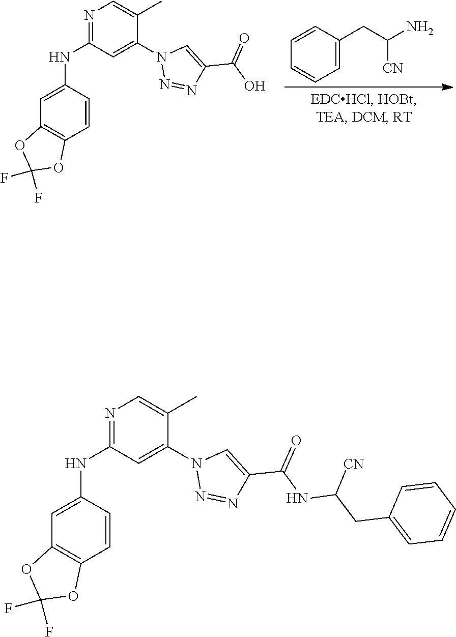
N1=C(NC2=CC3=C(C=C2)OC(F)(F)O3)C=C(N2N=NC(C(=O)NC([CN])CC3=CC=CC=C3)=C2)C(C)=C1.N1=C(NC2=CC3=C(C=C2)OC(F)(F)O3)C=C(N2N=NC(C(=O)O)=C2)C(C)=C1.C1=C(CC([CN])N)C=CC=C1
